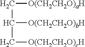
C([O(CH2CH2O)aH])C(C[O(CH2CH2O)cH])[O(CH2CH2O)bH]
